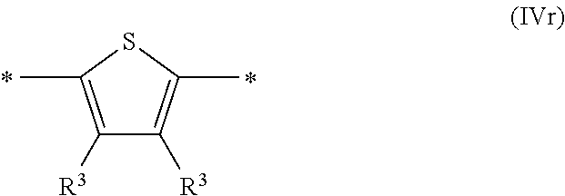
C1([R3])=C(C)SC(C)=C1[R3]
